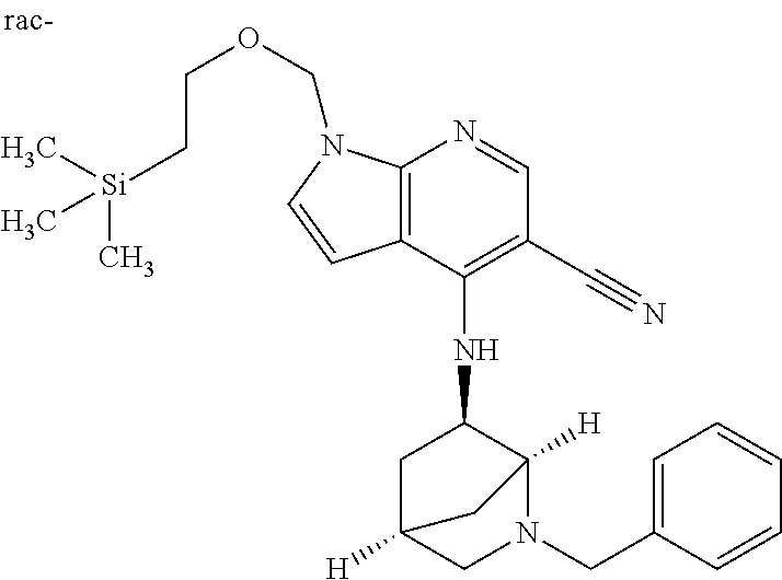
C12=C(C(NC3CC4([H])CN(CC5=CC=CC=C5)C3([H])C4)=C(C#N)C=N1)C=CN2COCC[Si](C)(C)C
